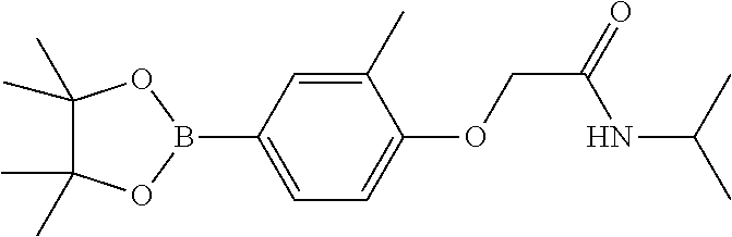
C1(C)(C)C(C)(C)OB(C2=CC=C(OCC(=O)NC(C)C)C(C)=C2)O1
